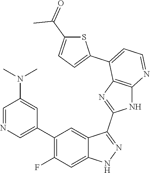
C1=NC=C(C2=C(F)C=C3C(=C2)C(C2=NC4=C(N2)N=CC=C4C2=CC=C(C(=O)C)S2)=NN3)C=C1N(C)C
